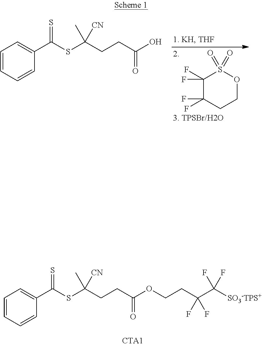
C1=CC=CC(C(SC(CCC(O)=O)(C)[CN])=S)=C1.C1(F)(F)C(F)(F)CCOS1(=O)=O.C1=CC=CC(C(SC(CCC(OCCC(C([SO3-TPS+])(F)F)(F)F)=O)(C)[CN])=S)=C1
